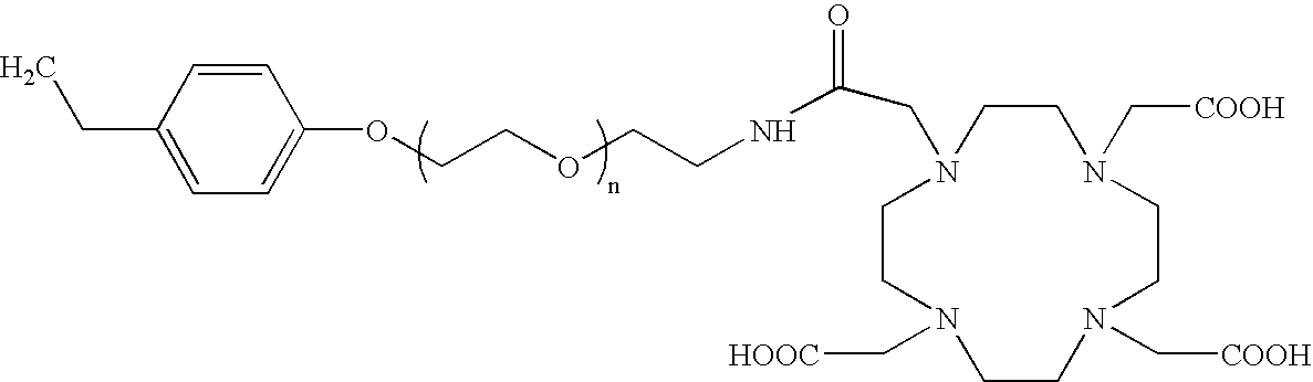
C1=CC(CC)=CC=C1OCCOCCNC(CN1CCN(C[COOH])CCN(C[COOH])CCN(C[HOOC])CC1)=O
